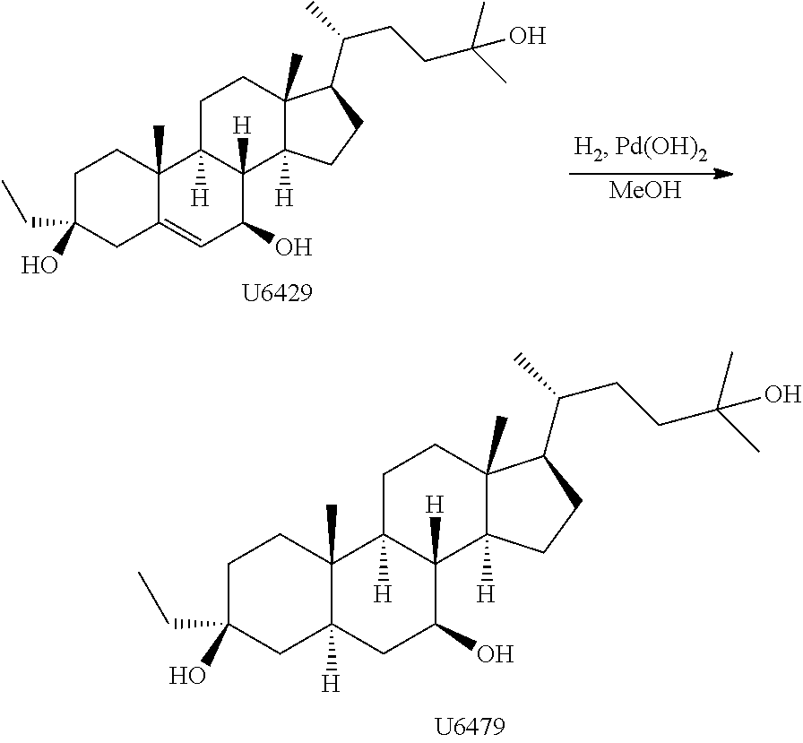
C1C(CC)(O)CC2=CC(O)C3([H])C([H])(C2(C)C1)CCC1(C)C3([H])CCC1C(C)CCC(C)(C)O.[MeOH].C1C(CC)(O)CC2([H])C(C)(C1)C1([H])C([H])(C(O)C2)C2([H])C(C)(CC1)C(C(C)CCC(C)(C)O)CC2
